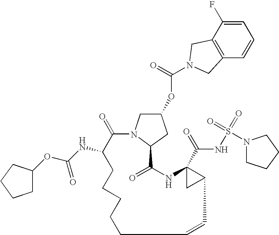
C1=C(F)C2=C(C=C1)CN(C(=O)OC1CN3C(C1)C(=O)NC1(C(=O)NS(=O)(=O)N4CCCC4)CC1C=CCCCCCC(NC(OC1CCCC1)=O)C3=O)C2
